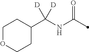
C1(C(NC(=O)C)([D])[D])CCOCC1
